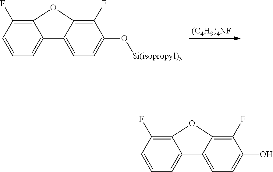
C12=C(F)C=CC=C1C1=CC=C(O[Si(isopropyl)3])C(F)=C1O2.[(C4H9)4NF].C12=C(F)C=CC=C1C1=CC=C(O)C(F)=C1O2
